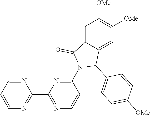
C1=C2C(=CC([OMe])=C1[OMe])C(C1=CC=C([OMe])C=C1)N(C1=NC(C3=NC=CC=N3)=NC=C1)C2=O
